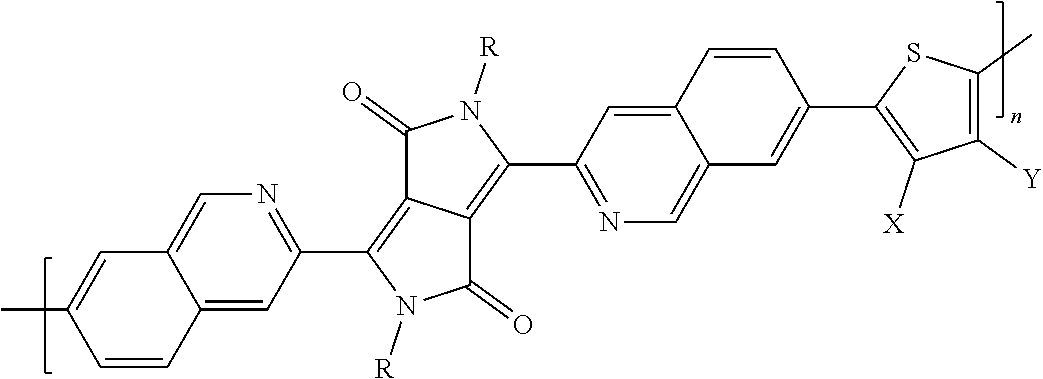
C1(C2=NC=C3C(=C2)C=CC(C2=C([X])C([Y])=C(C)S2)=C3)=C2C(=C(C3=NC=C4C(=C3)C=CC(C)=C4)N([R])C2=O)C(=O)N1[R]
